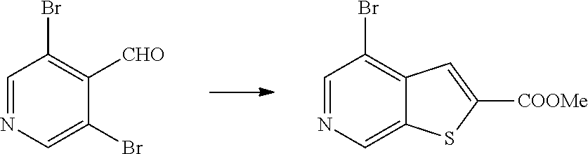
C1=NC=C(Br)C([CHO])=C1Br.C1=NC=C2C(=C1Br)C=C([COOMe])S2
